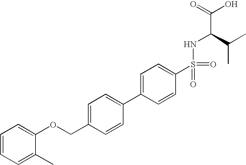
C1=CC=C(C)C(OCC2=CC=C(C3=CC=C(S(NC(C(C)C)C(=O)O)(=O)=O)C=C3)C=C2)=C1
